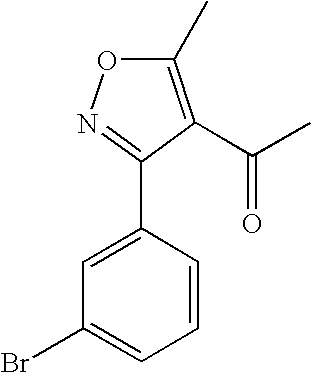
C1=C(C2=NOC(C)=C2C(C)=O)C=CC=C1Br
